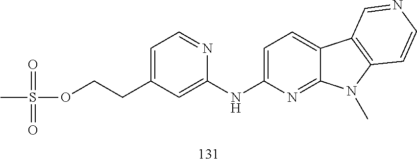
C1=C(NC2=CC(CCOS(C)(=O)=O)=CC=N2)N=C2C(=C1)C1=C(N2C)C=CN=C1
